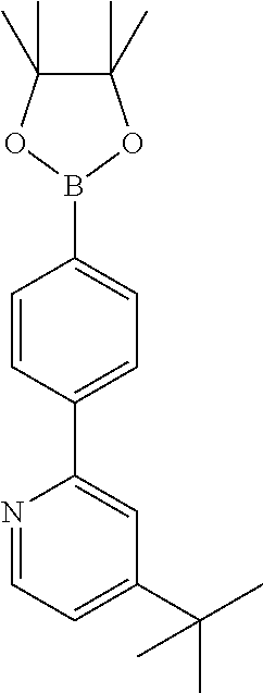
N1=CC=C(C(C)(C)C)C=C1C1=CC=C(B2OC(C)(C)C(C)(C)O2)C=C1
